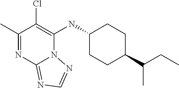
C1(C)=NC2=NC=NN2C(NC2CCC(C(CC)C)CC2)=C1Cl
